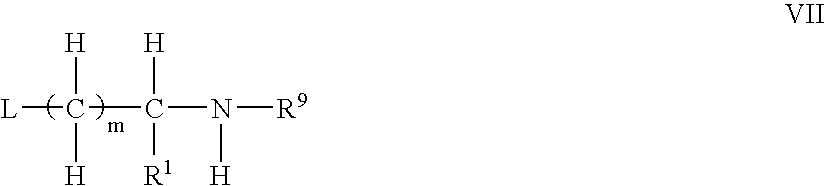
[L]C(C(N([R9])[H])([H])[R1])([H])[H]
